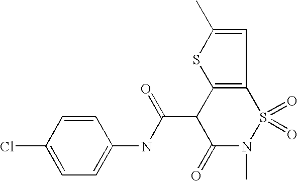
C1=CC(Cl)=CC=C1NC(C1C(=O)N(C)S(=O)(=O)C2=C1SC(C)=C2)=O
